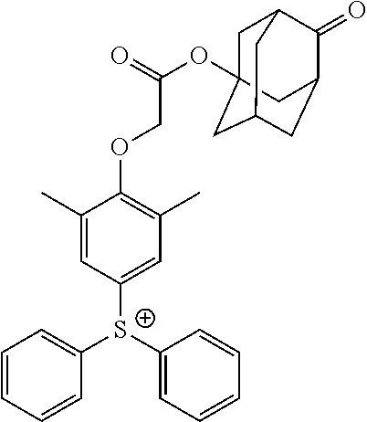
C1=CC=CC([S+](C2=CC(C)=C(OCC(=O)OC34CC5C(=O)C(CC(C3)C5)C4)C(C)=C2)C2=CC=CC=C2)=C1
